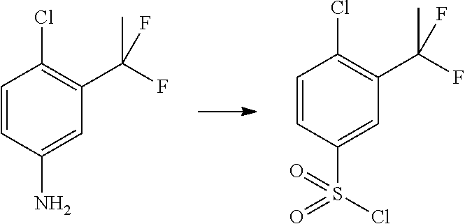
C1=CC(S(=O)(=O)Cl)=CC(C(F)(C)F)=C1Cl.C1=CC(N)=CC(C(F)(C)F)=C1Cl
